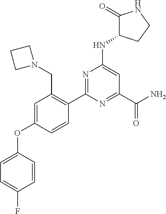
C1=C(OC2=CC=C(F)C=C2)C=CC(C2=NC(NC3CCNC3=O)=CC(C(N)=O)=N2)=C1CN1CCC1
